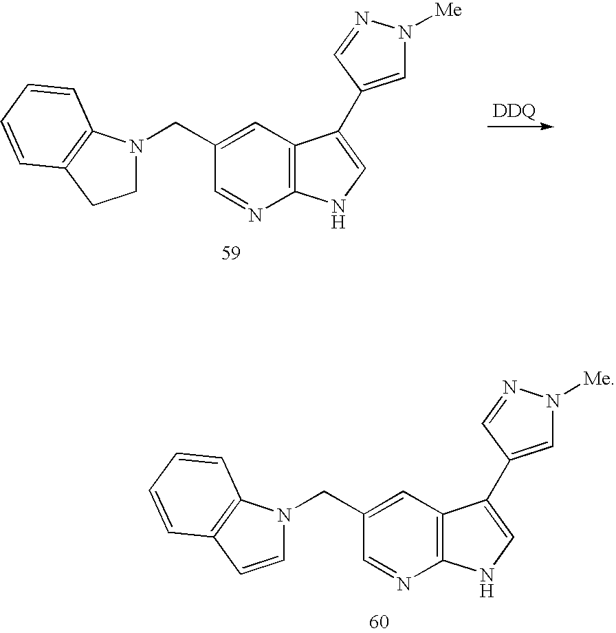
C1=CC2=C(N1CC1=CC3=C(N=C1)NC=C3C1=CN([Me])N=C1)C=CC=C2.C1N(CC2=CC3=C(N=C2)NC=C3C2=CN([Me])N=C2)C2=C(C1)C=CC=C2
